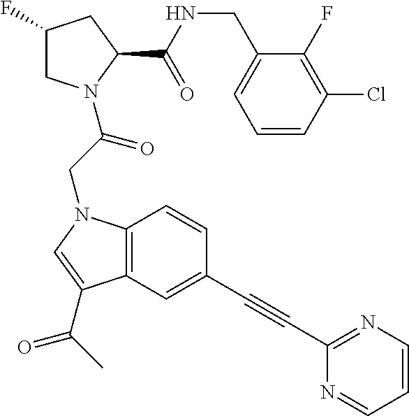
C1=CC(Cl)=C(F)C(CNC(C2CC(F)CN2C(CN2C3=C(C(C(C)=O)=C2)C=C(C#CC2=NC=CC=N2)C=C3)=O)=O)=C1
